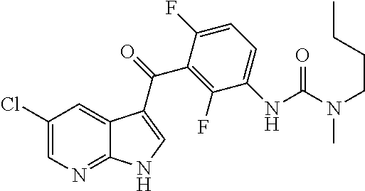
C1(F)=C(C(=O)C2=CNC3=NC=C(Cl)C=C32)C(F)=CC=C1NC(N(CCCC)C)=O
